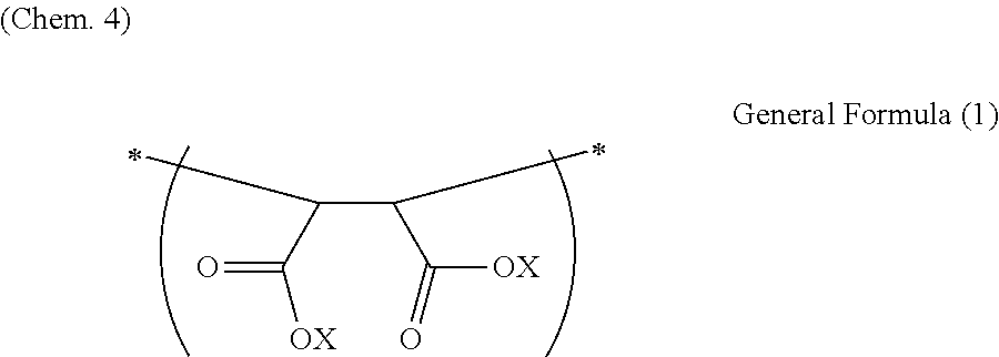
C(C(C([OX])=O)C)(C(=O)[OX])C
